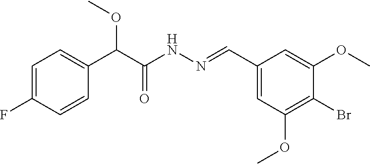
O=C(C(OC)C1=CC=C(F)C=C1)NN=CC1=CC(OC)=C(Br)C(OC)=C1
